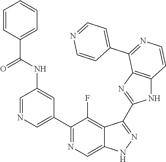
C1=NC=C(C2=NC=C3C(=C2F)C(C2=NC4=C(N2)C=CN=C4C2=CC=NC=C2)=NN3)C=C1NC(C1=CC=CC=C1)=O
